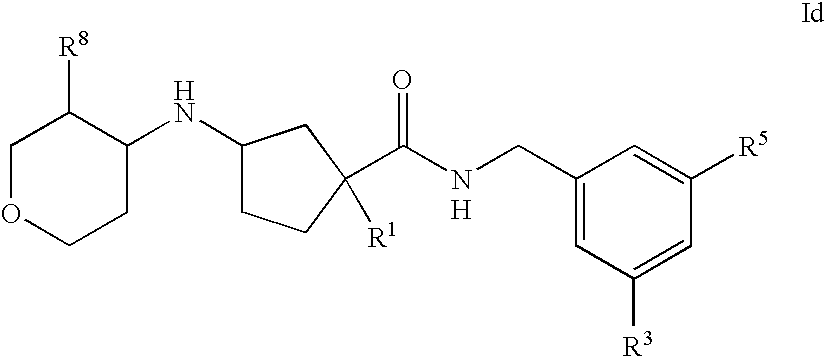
C1OCCC(NC2CCC(C([N H]CC3=CC([R3])=CC([R5])=C3)=O)([R1])C2)C1[R8]
